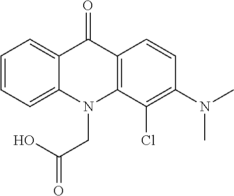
C12=CC=CC=C1N(CC(O)=O)C1=C(C2=O)C=CC(N(C)C)=C1Cl
